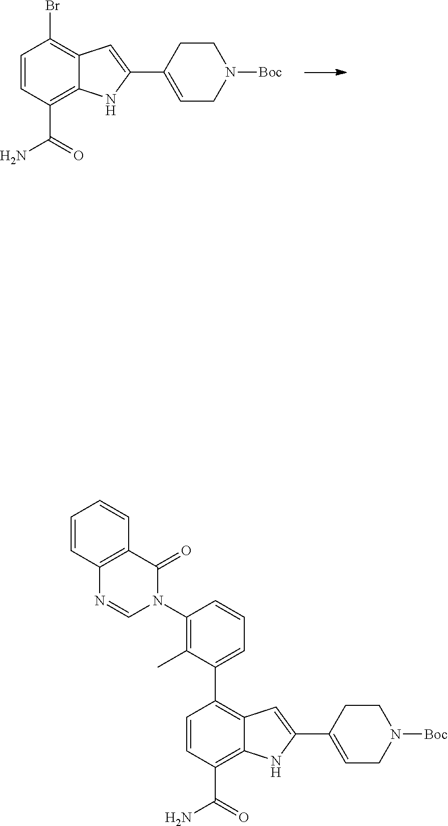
C1=CC(C(=O)N)=C2C(=C1Br)C=C(C1=CCN([Boc])CC1)N2.C1=CC(C(=O)N)=C2C(=C1C1=CC=CC(N3C(=O)C4=C(N=C3)C=CC=C4)=C1C)C=C(C1=CCN([Boc])CC1)N2
